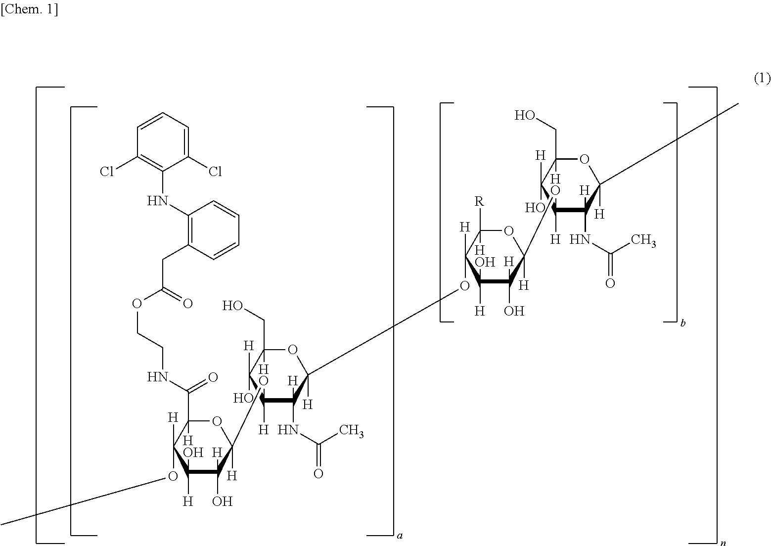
C1(O)([H])C([H])(O)C([H])(OC2([H])C([H])(NC(=O)C)C([H])(OC3([H])C(O)([H])C([H])(O)C([H])(OC4([H])C([H])(NC(=O)C)C([H])(C)OC([H])(CO)C4(O)[H])OC3([H])[R])OC([H])(CO)C2(O)[H])OC([H])(C(NCCOC(CC2=C(NC3=C(Cl)C=CC=C3Cl)C=CC=C2)=O)=O)C1(OC)[H]
